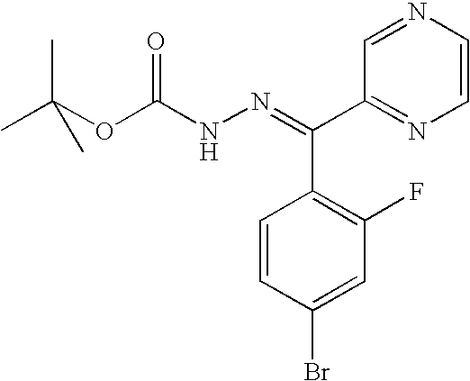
C1=NC=CN=C1C(C1=C(F)C=C(Br)C=C1)=NNC(OC(C)(C)C)=O
